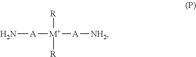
N[A][M+]([A][NH2])([R])[R]
